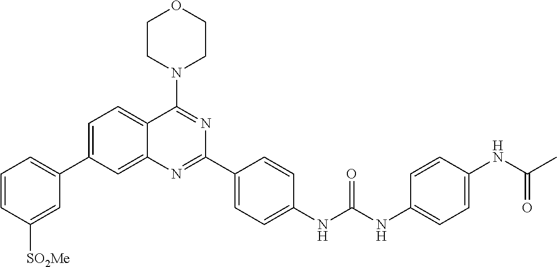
C1=C(C2=CC=CC([SO2Me])=C2)C=C2C(=C1)C(N1CCOCC1)=NC(C1=CC=C(NC(NC3=CC=C(NC(C)=O)C=C3)=O)C=C1)=N2
